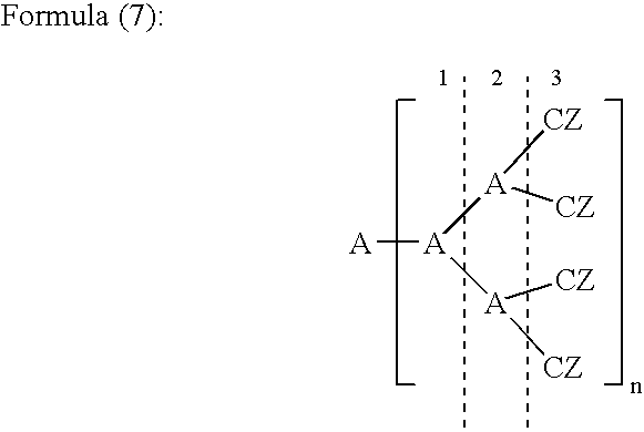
[CZ][A]([A]([A]([CZ])[CZ])[A])[CZ]
